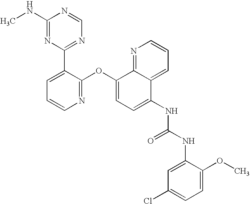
C1(NC)=NC(C2=CC=CN=C2OC2=CC=C(NC(NC3=CC(Cl)=CC=C3OC)=O)C3=CC=CN=C23)=NC=N1
